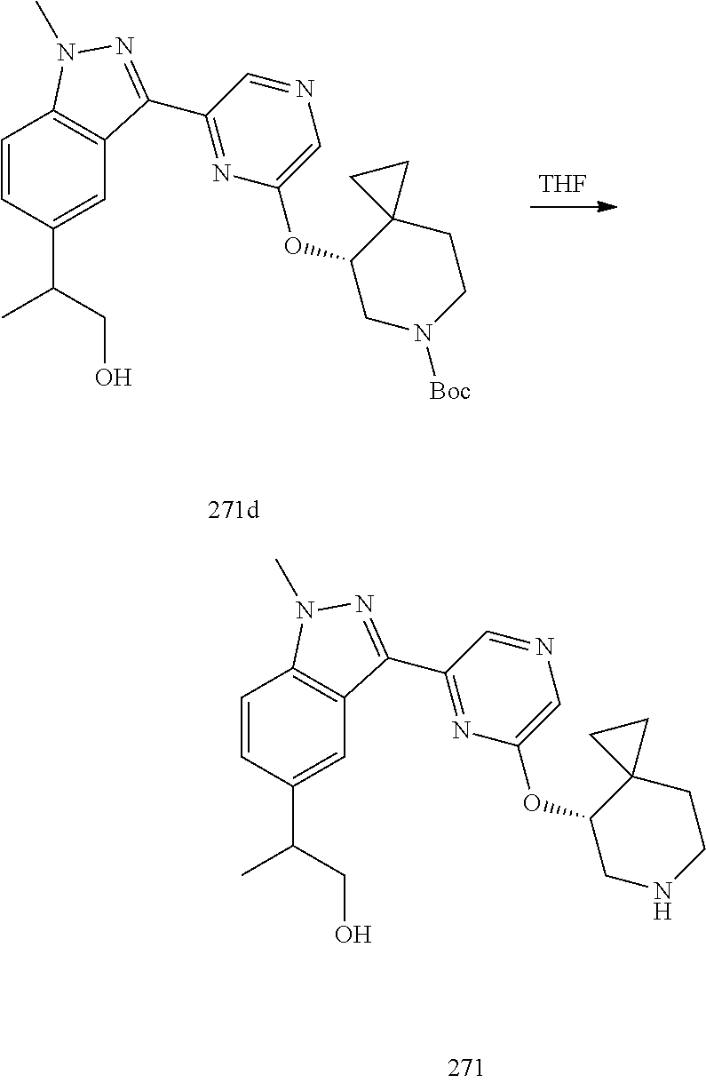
C1=CC(C(CO)C)=CC2=C1N(C)N=C2C1=NC(OC2CNCCC23CC3)=CN=C1.C1=CC(C(CO)C)=CC2=C1N(C)N=C2C1=NC(OC2CN([Boc])CCC23CC3)=CN=C1.[THF]
